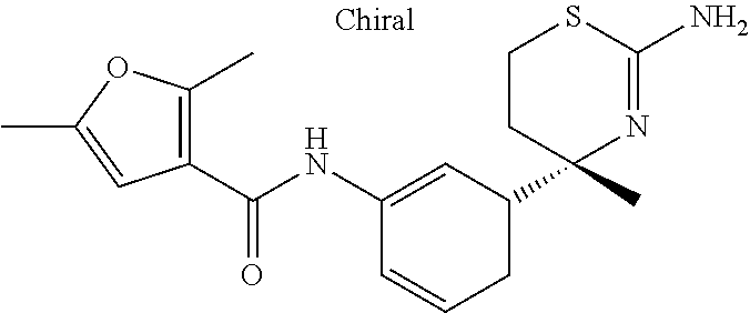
C1(NC(C2=C(C)OC(C)=C2)=O)=CC(C2(C)N=C(N)SCC2)CC=C1
